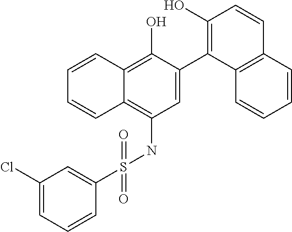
C1=C(C2=C(O)C=CC3=C2C=CC=C3)C(O)=C2C(=C1NS(C1=CC(Cl)=CC=C1)(=O)=O)C=CC=C2
